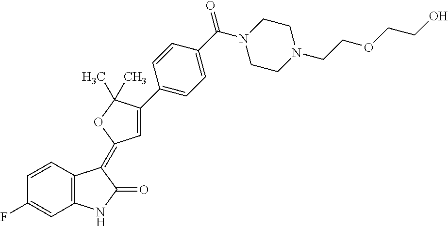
C1=CC(F)=CC2=C1C(=C1C=C(C3=CC=C(C(=O)N4CCN(CCOCCO)CC4)C=C3)C(C)(C)O1)C(=O)N2
